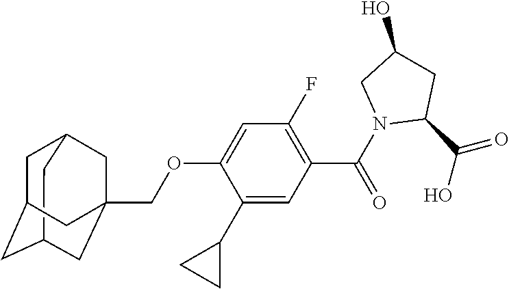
C12CC3CC(C1)CC(COC1=CC(F)=C(C(N4C(C(O)=O)CC(O)C4)=O)C=C1C1CC1)(C3)C2
